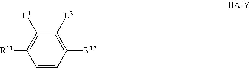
C1([L1])=C([R11])C=CC([R12])=C1[L2]
